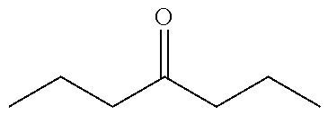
C(CC(CCC)=O)C
